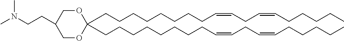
C(CCCCCCC=CCC=CCCCCC)CC1(CCCCCCCCC=CCC=CCCCCC)OCC(CCN(C)C)CO1
